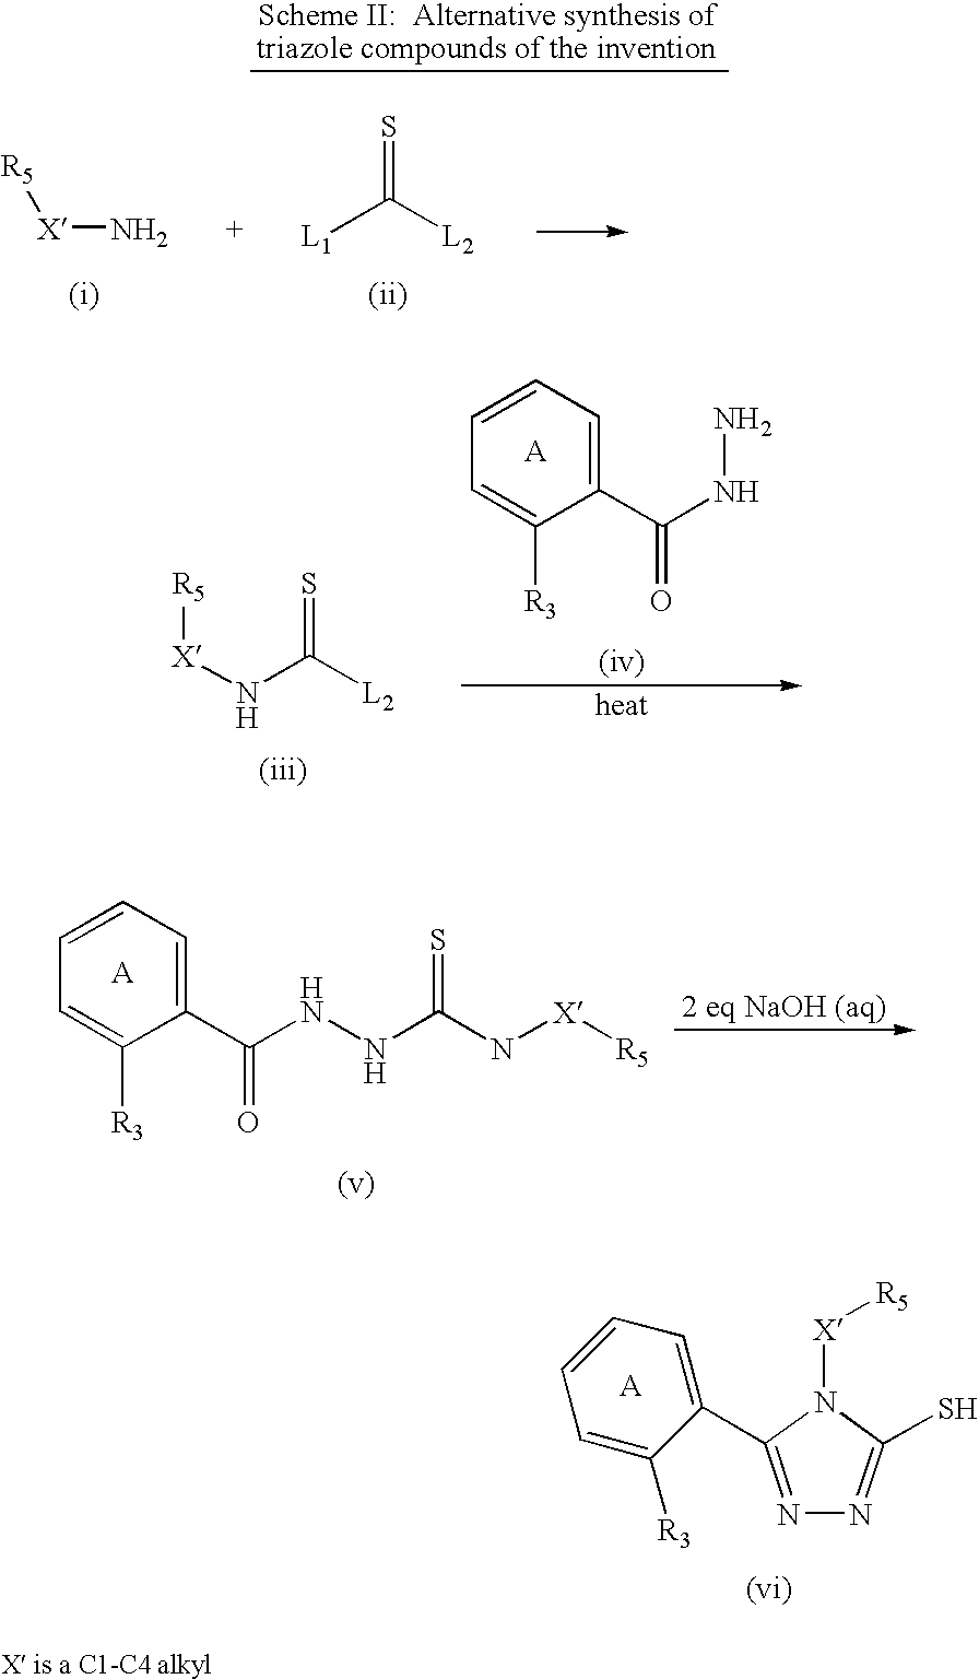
C1(C(=O)NN)=CC=CC=C1[R3].[(iv)].[R5][X]NC([L2])=S.C1(C(=O)NNC(N[X][R5])=S)=CC=CC=C1[R3].[(v)].[(vi)].C1(C2=CC=CC=C2[R3])=NN=C(S)N1[X][R5].S=C([L2])[L1].[R5][X]N
